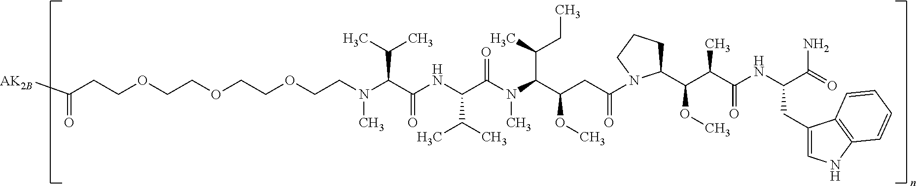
N(C(C(NC(C(C)C)C(N(C)C(C(C)CC)C(CC(=O)N1C(C(C(C(=O)NC(CC2=CNC3=C2C=CC=C3)C(=O)N)C)OC)CCC1)OC)=O)=O)C(C)C)(C)CCOCCOCCOCCC([AK2B])=O
